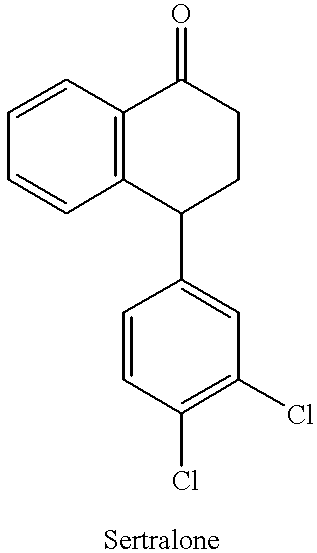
C1=CC=CC2=C1C(=O)CCC2C1=CC(Cl)=C(Cl)C=C1
